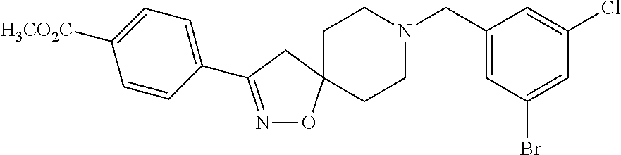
N1=C(C2=CC=C([H3CO2C])C=C2)CC2(O1)CCN(CC1=CC(Br)=CC(Cl)=C1)CC2
